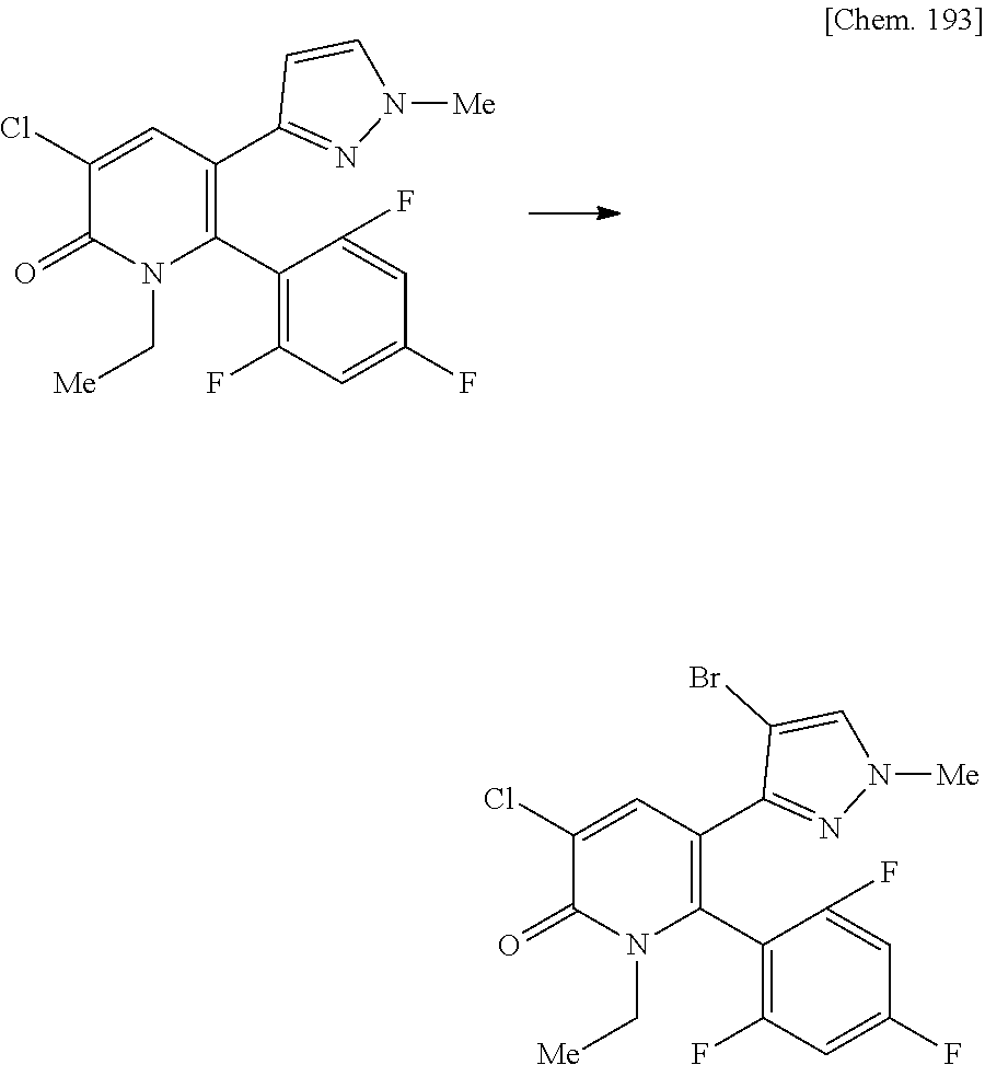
C1(C2=C(F)C=C(F)C=C2F)=C(C2=NN([Me])C=C2)C=C(Cl)C(=O)N1C[Me].C1(C2=C(F)C=C(F)C=C2F)=C(C2=NN([Me])C=C2Br)C=C(Cl)C(=O)N1C[Me]
